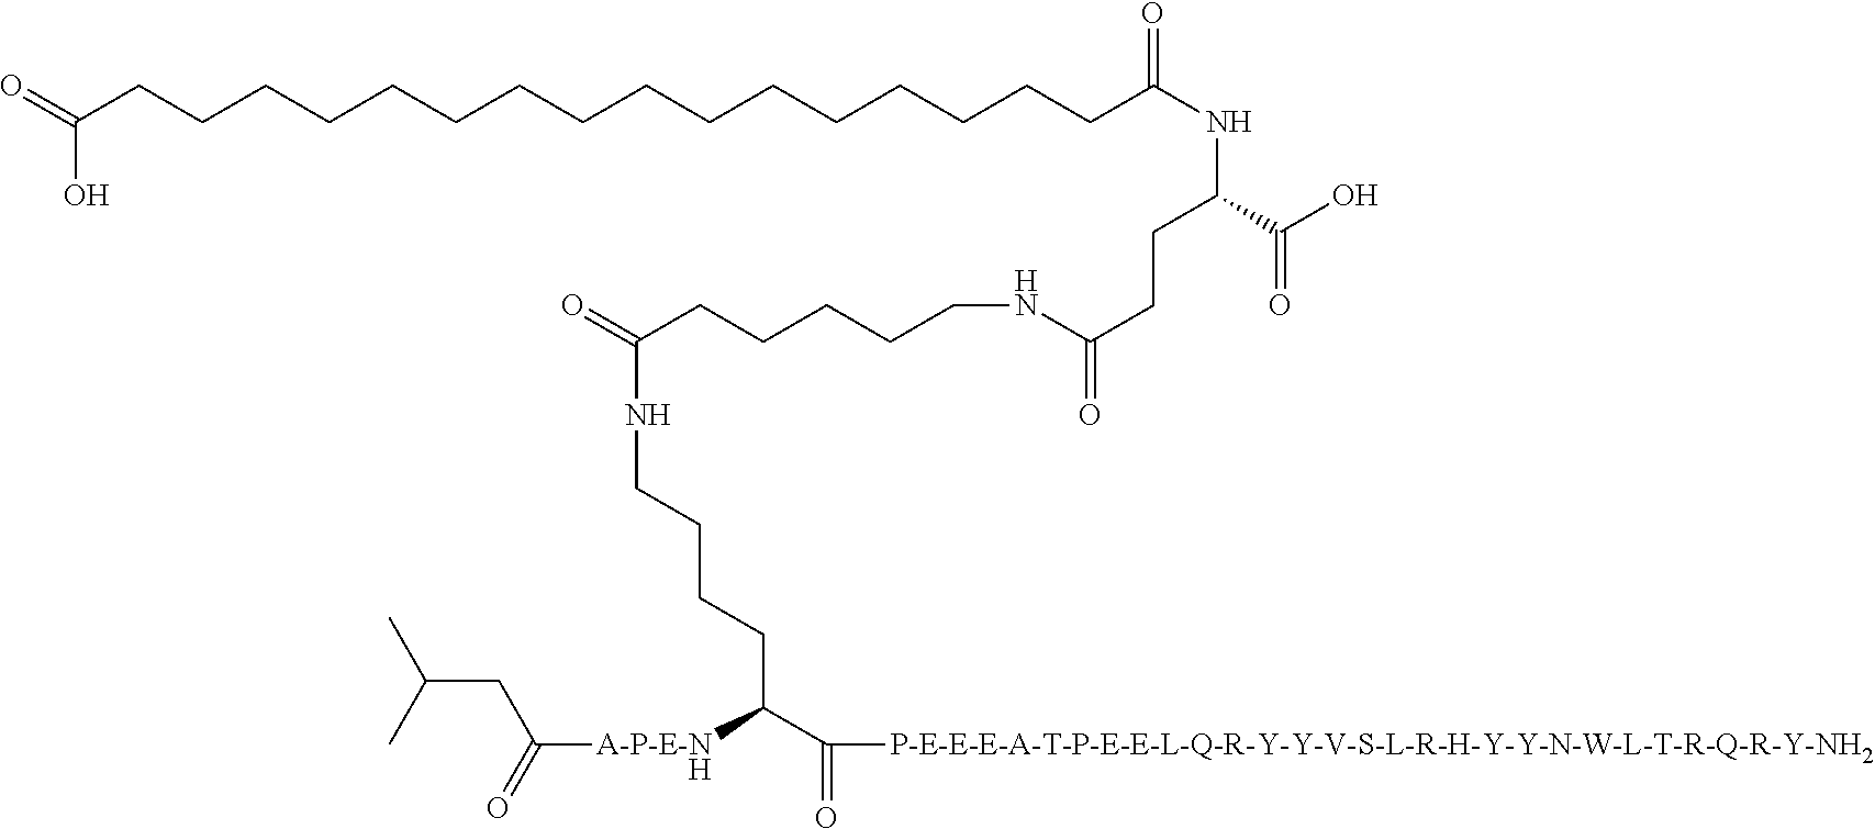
O=C(CCCCCCCCCCCCCCCCC(NC(C(O)=O)CCC(=O)NCCCCCC(=O)NCCCCC(C(=O)[P-E-E-E-A-T-P-E-E-L-Q-R-Y-Y-V-S-L-R-H-Y-Y-N-W-L-T-R-Q-R-Y-NH2])[A-P-E-NH]C(=O)CC(C)C)=O)O
